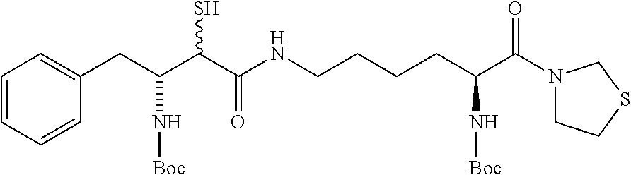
C1=CC=CC(CC(C(C(NCCCCC(C(N2CCSC2)=O)N[Boc])=O)S)N[Boc])=C1
